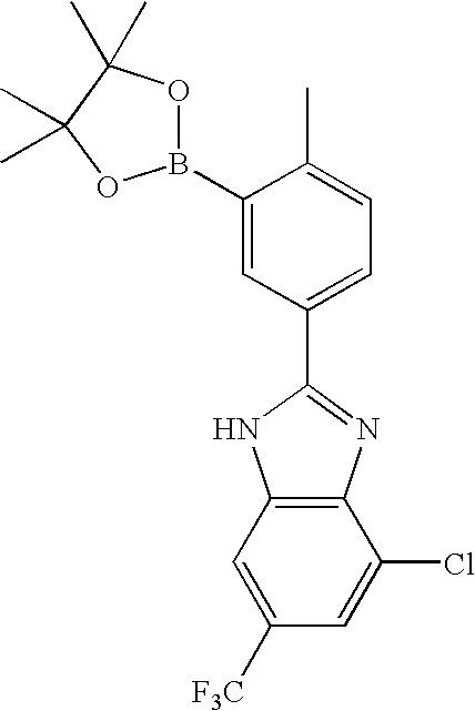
C12=C(C=C([F3C])C=C1Cl)NC(C1=CC=C(C)C(B3OC(C)(C)C(C)(C)O3)=C1)=N2
